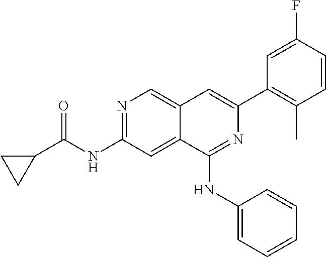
N1=C(NC(C2CC2)=O)C=C2C(=C1)C=C(C1=C(C)C=CC(F)=C1)N=C2NC1=CC=CC=C1
